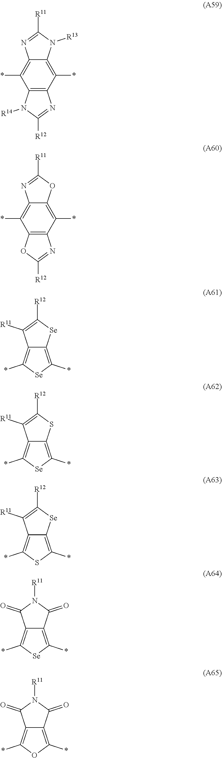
C12=C(C(*)=C3C(=C1*)N=C([R11])N3[R13])N=C([R12])N2[R14].C12=C(C(*)=C3C(=C1*)N=C([R11])O3)N=C([R12])O2.C12=C(*)[Se]C(*)=C1[Se]C([R12])=C2[R11].C12=C(*)[Se]C(*)=C1SC([R12])=C2[R11].C12=C(*)SC(*)=C1[Se]C([R12])=C2[R11].C12=C(*)[Se]C(*)=C1C(=O)N([R11])C2=O.C12=C(*)OC(*)=C1C(=O)N([R11])C2=O
